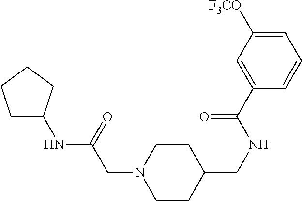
C1C(NC(CN2CCC(CNC(C3=CC([F3CO])=CC=C3)=O)CC2)=O)CCC1
